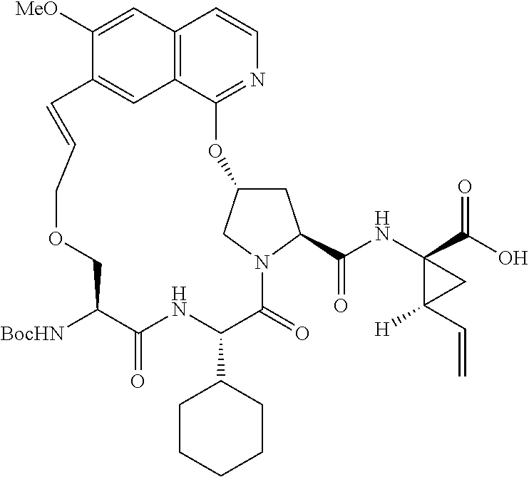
[BocHN]C1C(=O)NC(C2CCCCC2)C(=O)N2C(C(=O)NC3(C(=O)O)C(C=C)([H])C3)CC(C2)OC2=NC=CC3=C2C=C(C([MeO])=C3)C=CCOC1
